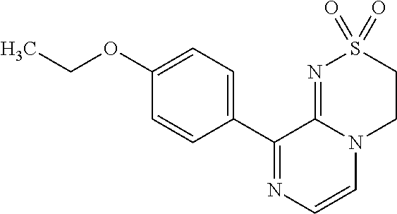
C1(C2=NC=CN3C2=NS(=O)(=O)CC3)=CC=C(OCC)C=C1
